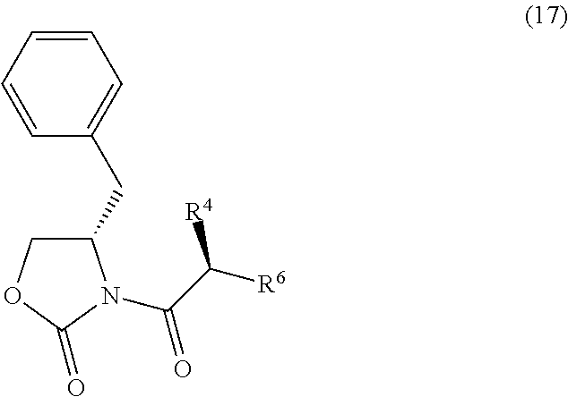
C1=CC(CC2COC(=O)N2C(C([R6])[R4])=O)=CC=C1
